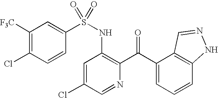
C1([F3C])=C(Cl)C=CC(S(NC2=C(C(C3=CC=CC4=C3C=NN4)=O)N=CC(Cl)=C2)(=O)=O)=C1
